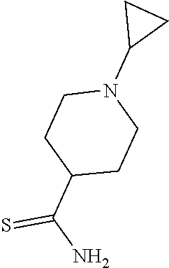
C1(C(N)=S)CCN(C2CC2)CC1
